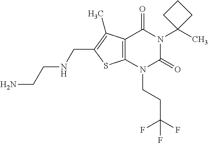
C12=C(N(CCC(F)(F)F)C(=O)N(C3(C)CCC3)C1=O)SC(CNCCN)=C2C
